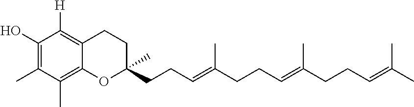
C1(O)=C(C)C(C)=C2C(=C1[H])CCC(CCC=C(CCC=C(CCC=C(C)C)C)C)(C)O2
